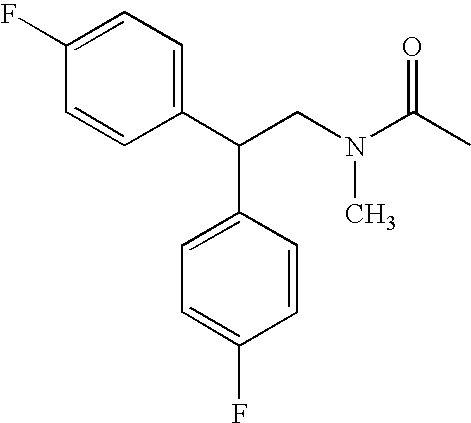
C1(F)=CC=C(C(CN(C)C(C)=O)C2=CC=C(F)C=C2)C=C1
